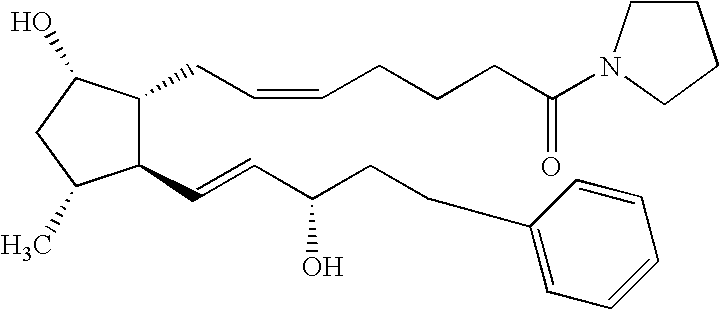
C1(C=CC(O)CCC2=CC=CC=C2)C(CC=CCCCC(=O)N2CCCC2)C(O)CC1C
